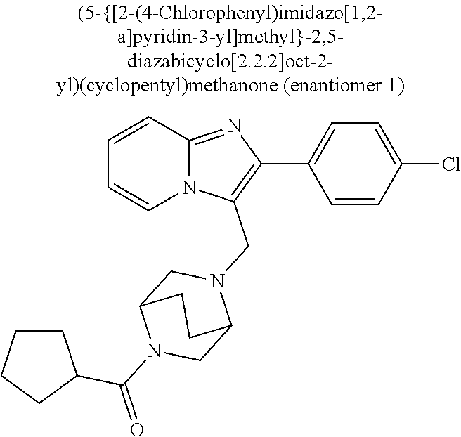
N12C(=NC(C3=CC=C(Cl)C=C3)=C1CN1CC3N(C(=O)C4CCCC4)CC1CC3)C=CC=C2
